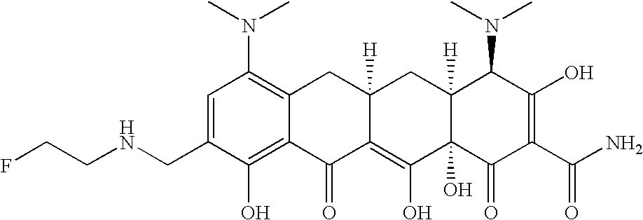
C1(CNCCF)=CC(N(C)C)=C2C(=C1O)C(=O)C1=C(O)C3(O)C([H])(CC1([H])C2)C(N(C)C)C(O)=C(C(N)=O)C3=O
